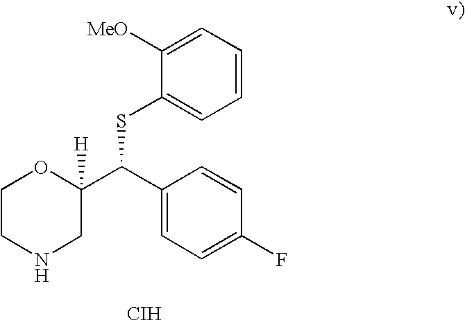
C1CNCC(C(C2=CC=C(F)C=C2)SC2=CC=CC=C2[MeO])([H])O1.[CIH]
